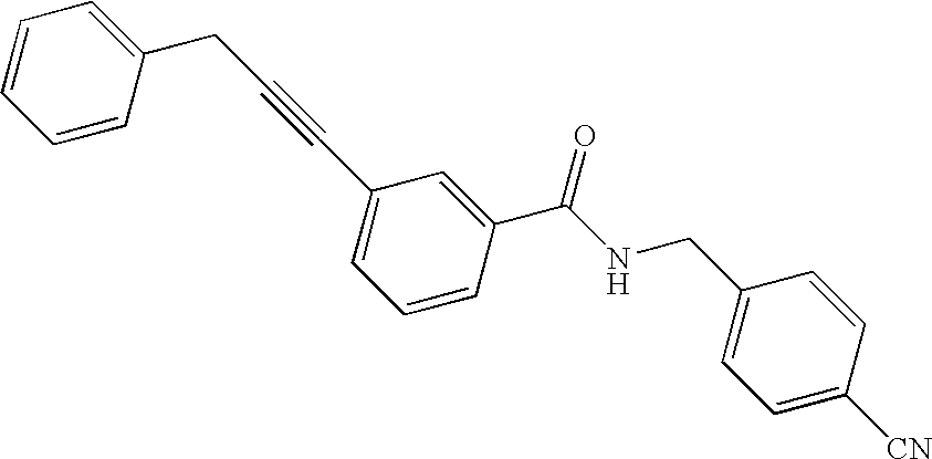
C1=C(C(NCC2=CC=C([CN])C=C2)=O)C=CC=C1C#CCC1=CC=CC=C1
